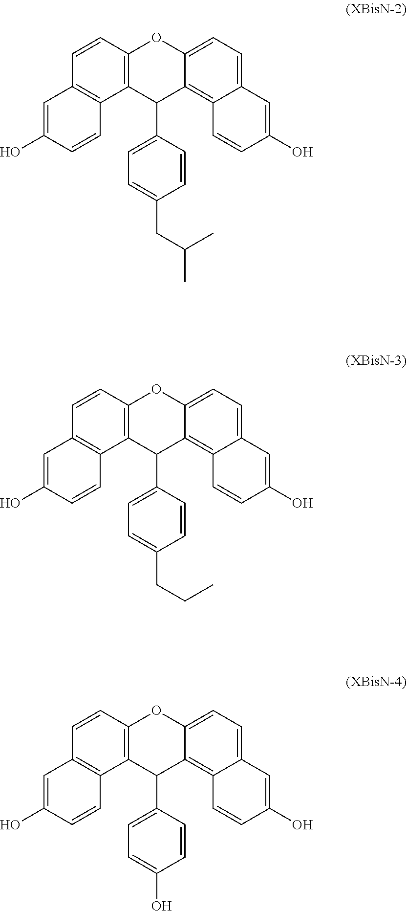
C12=C(C(C3=CC=C(CC(C)C)C=C3)C3=C4C(=CC=C3O1)C=C(O)C=C4)C1=C(C=C2)C=C(O)C=C1.C12=C(C(C3=CC=C(CCC)C=C3)C3=C4C(=CC=C3O1)C=C(O)C=C4)C1=C(C=C2)C=C(O)C=C1.C12=C(C(C3=CC=C(O)C=C3)C3=C4C(=CC=C3O1)C=C(O)C=C4)C1=C(C=C2)C=C(O)C=C1
